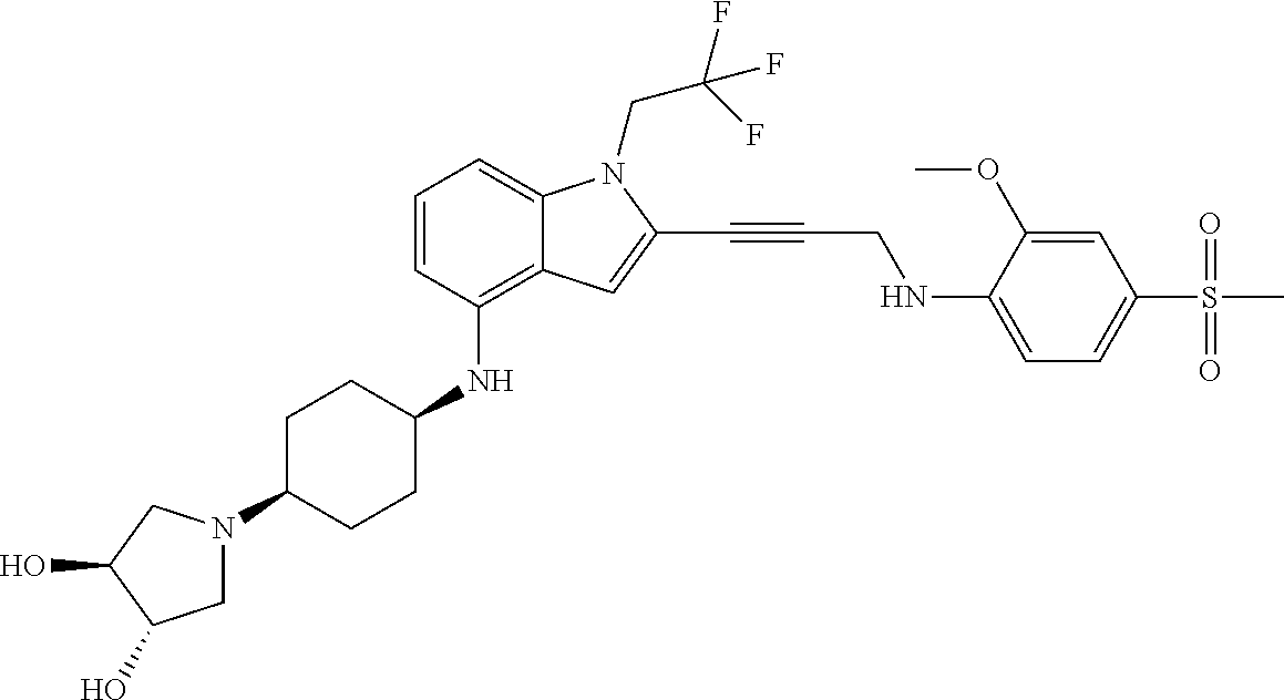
N1(C2CCC(NC3=C4C(=CC=C3)N(CC(F)(F)F)C(C#CCNC3=CC=C(S(C)(=O)=O)C=C3OC)=C4)CC2)CC(O)C(O)C1
